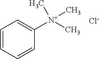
C1=CC=CC([N+](C)(C)C)=C1.[Cl-]
